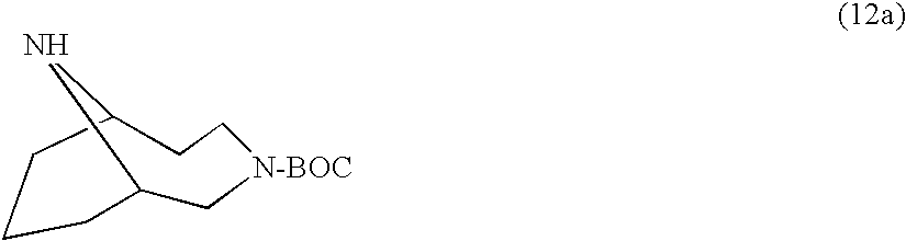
C1C2NC(CC[N-BOC]1)CCC2
